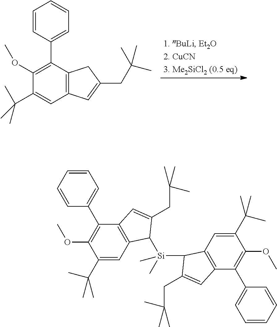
C12=C(C(C3=CC=CC=C3)=C(OC)C(C(C)(C)C)=C1)CC(CC(C)(C)C)=C2.C1=CC=CC(C2=C(OC)C(C(C)(C)C)=CC3=C2C=C(CC(C)(C)C)C3[Si](C)(C)C2C3=C(C(C4=CC=CC=C4)=C(OC)C(C(C)(C)C)=C3)C=C2CC(C)(C)C)=C1
